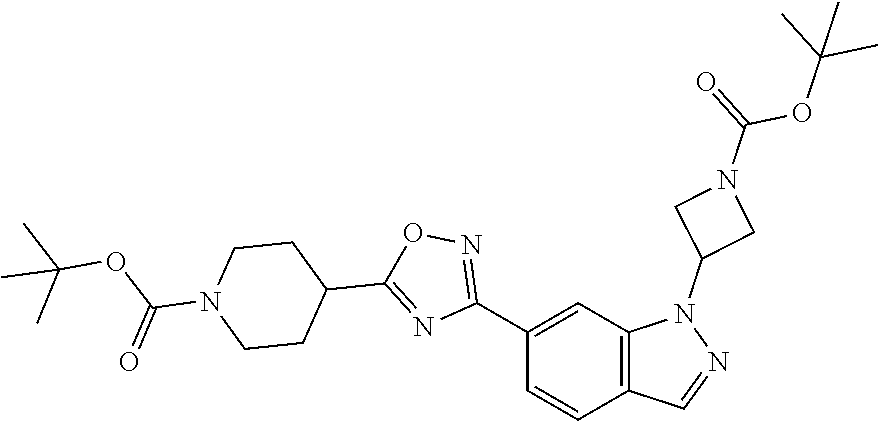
C12=C(C=C(C3=NOC(C4CCN(C(=O)OC(C)(C)C)CC4)=N3)C=C1)N(C1CN(C(=O)OC(C)(C)C)C1)N=C2
